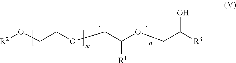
[R2]OCCOCC(OCC([R3])O)[R1]
